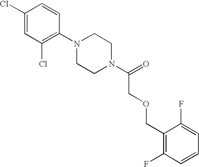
C1(Cl)=CC(Cl)=C(N2CCN(C(=O)COCC3=C(F)C=CC=C3F)CC2)C=C1
